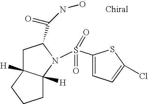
C1C2([H])C([H])(N(S(=O)(=O)C3=CC=C(Cl)S3)C1C(=O)NO)CCC2
